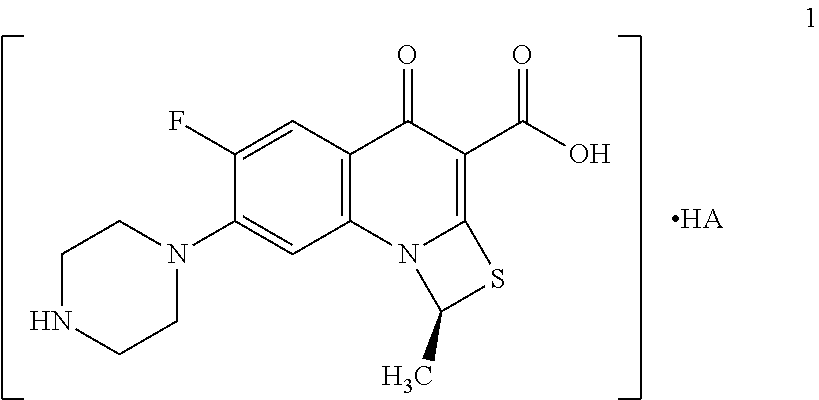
C1NCCN(C2=CC3=C(C=C2F)C(=O)C(C(O)=O)=C2N3C(C)S2)C1.[HA]
